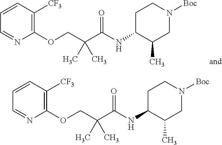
C1=CC([CF3])=C(OCC(C(NC2CCN([Boc])CC2C)=O)(C)C)N=C1.C1=CC([CF3])=C(OCC(C(NC2CCN([Boc])CC2C)=O)(C)C)N=C1
